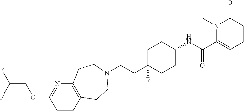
C(CC1(F)CCC(NC(C2=CC=CC(=O)N2C)=O)CC1)N1CCC2=C(N=C(OCC(F)F)C=C2)CC1
